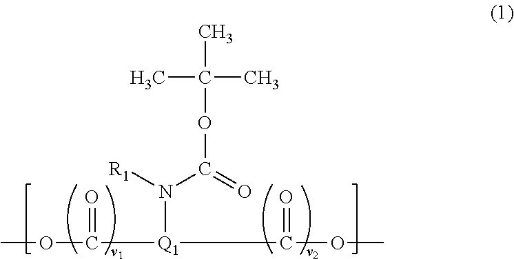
COC([Q1](C(=O)OC)N([R1])C(=O)OC(C)(C)C)=O
